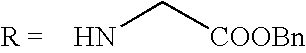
NC[COOBn]
